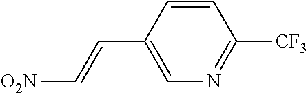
C1=CC(C=C[O2N])=CN=C1[CF3]
